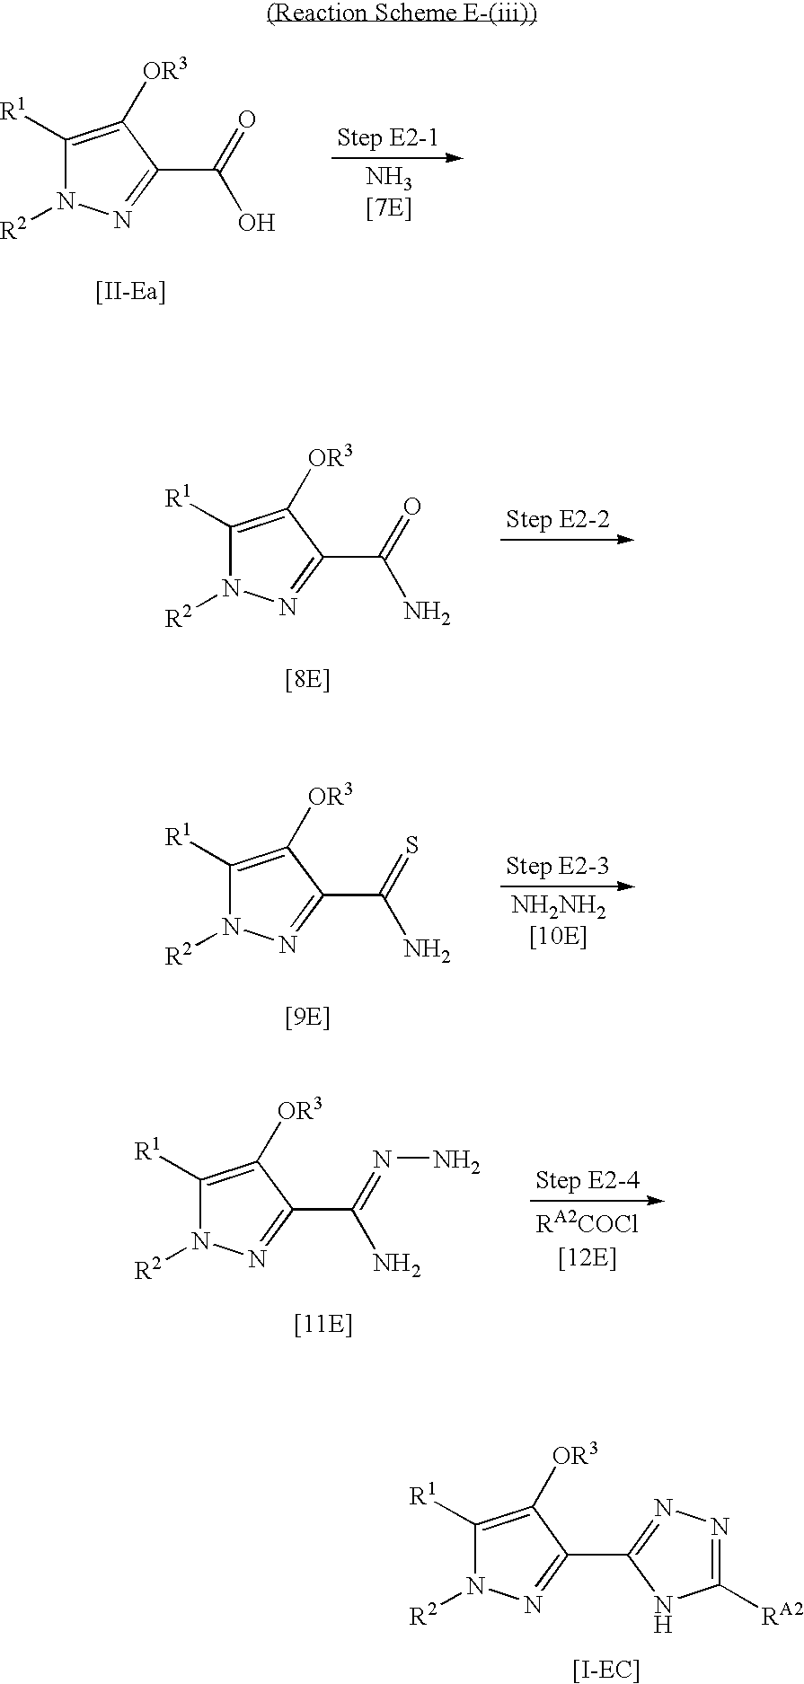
C1([R1])=C([OR3])C(C2=NN=C([RA2])N2)=NN1[R2].C1([R1])=C([OR3])C(C(=O)N)=NN1[R2].C1([R1])=C([OR3])C(C(=O)O)=NN1[R2].C1([R1])=C([OR3])C(C(=S)N)=NN1[R2].C1([R1])=C([OR3])C(C(=NN)N)=NN1[R2]
